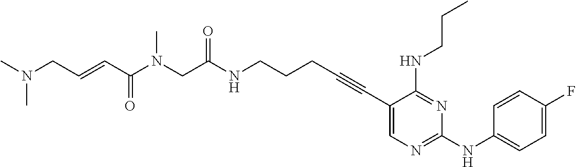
C1(C#CCCCNC(=O)CN(C(C=CCN(C)C)=O)C)=CN=C(NC2=CC=C(F)C=C2)N=C1NCCC
